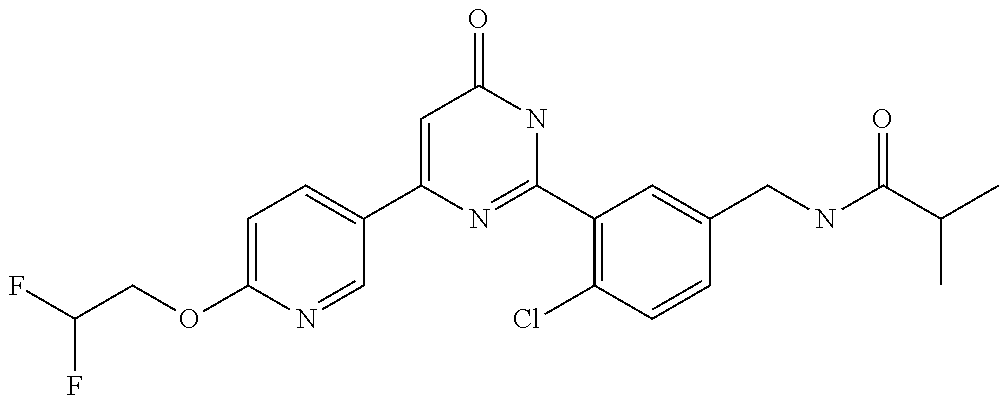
C1(C2=CC=C(OCC(F)F)N=C2)=CC(=O)NC(C2=C(Cl)C=CC(CNC(C(C)C)=O)=C2)=N1
